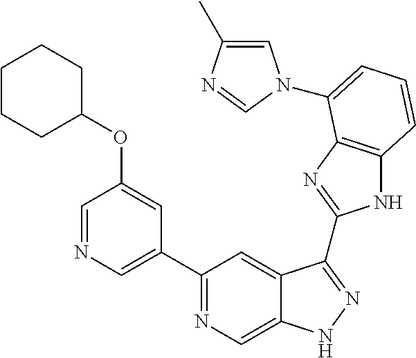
C1(C2=NC=C3C(=C2)C(C2=NC4=C(N2)C=CC=C4N2C=C(C)N=C2)=NN3)=CN=CC(OC2CCCCC2)=C1
